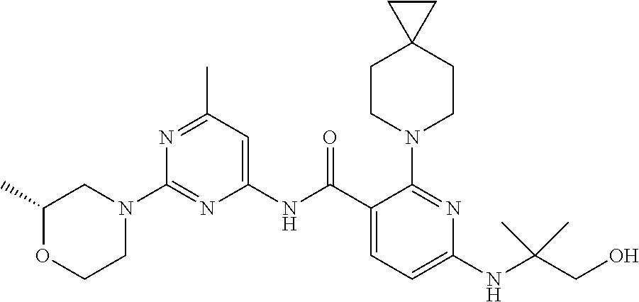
C1(NC(C2=CC=C(NC(CO)(C)C)N=C2N2CCC3(CC2)CC3)=O)=CC(C)=NC(N2CC(C)OCC2)=N1
